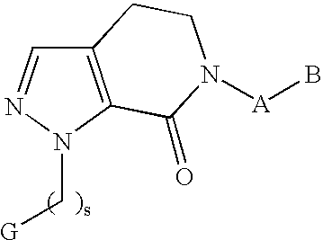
C12=C(N(C[G])N=C1)C(=O)N([A]B)CC2
